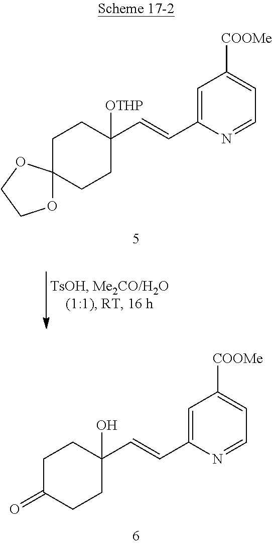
C1C(=O)CCC(C=CC2=CC([COOMe])=CC=N2)(O)C1.C1C2(CCC(C=CC3=CC([COOMe])=CC=N3)([OTHP])C1)OCCO2
